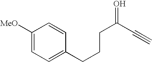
C1([MeO])=CC=C(CCCC(=O)C#C)C=C1
